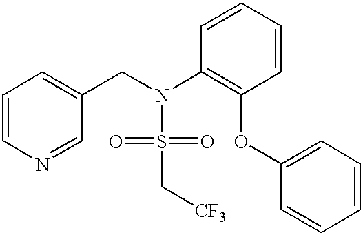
C1=CN=CC(CN(S(=O)(=O)C[CF3])C2=C(OC3=CC=CC=C3)C=CC=C2)=C1
